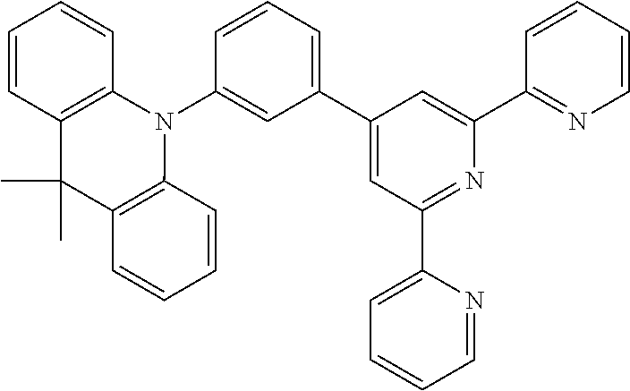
C1(C2=CC(C3=CC=CC=N3)=NC(C3=NC=CC=C3)=C2)=CC=CC(N2C3=C(C(C)(C)C4=C2C=CC=C4)C=CC=C3)=C1
